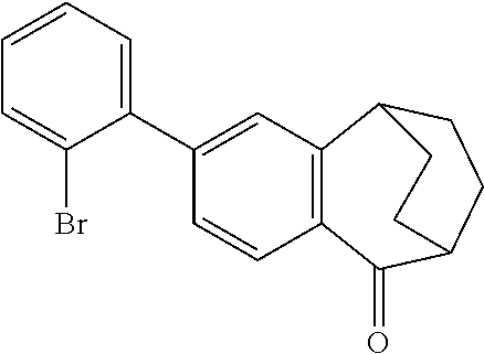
C1(C2=CC=CC=C2Br)=CC2=C(C=C1)C(=O)C1CCC2CC1
